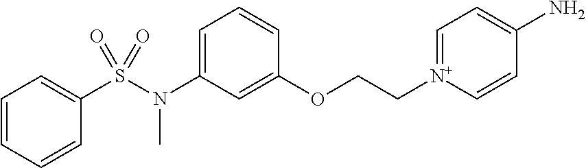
C1=CC=CC(S(N(C2=CC=CC(OCC[N+]3=CC=C(N)C=C3)=C2)C)(=O)=O)=C1
